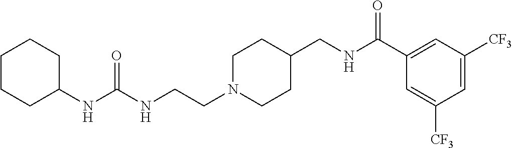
C1N(CCNC(NC2CCCCC2)=O)CCC(CNC(C2=CC([CF3])=CC([CF3])=C2)=O)C1
